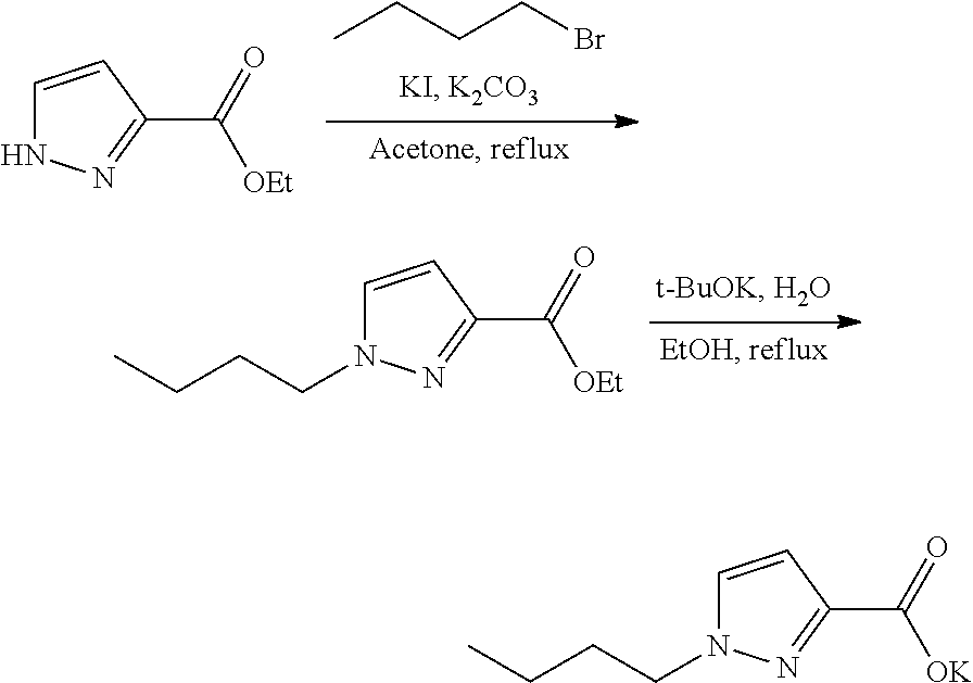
CCCCBr.C1=CC(C(=O)[OEt])=NN1.C1=CC(C(=O)[OEt])=NN1CCCC.C1=CC(C(=O)[OK])=NN1CCCC
